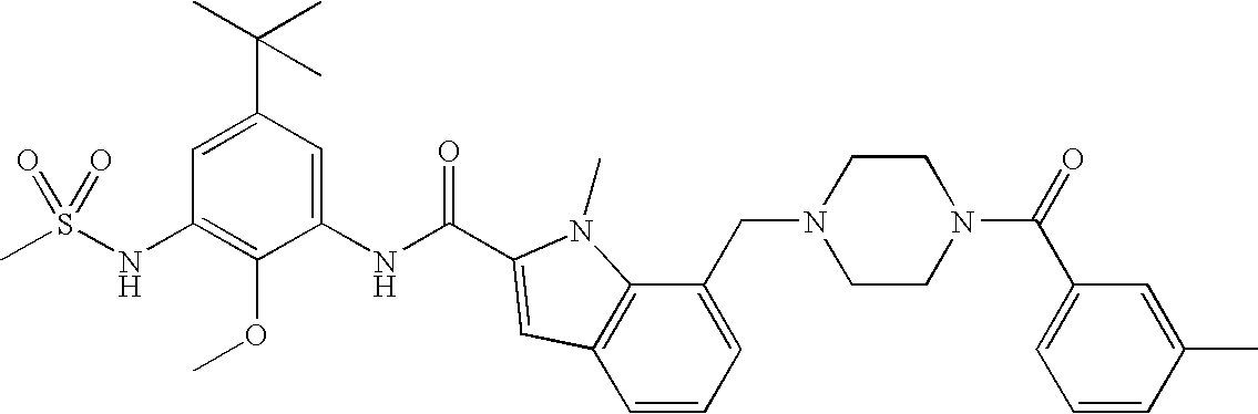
CS(NC1=C(OC)C(NC(=O)C2=CC3=C(C(CN4CCN(C(=O)C5=CC=CC(C)=C5)CC4)=CC=C3)N2C)=CC(C(C)(C)C)=C1)(=O)=O
